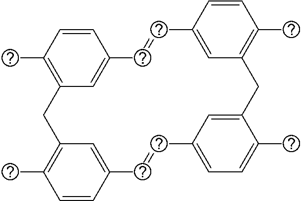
C1=CC(C)=C2C=C1C=CC1=CC(=C(C)C=C1)CC1=CC(=CC=C1C)C=CC1=CC(=C(C)C=C1)C2
